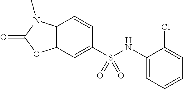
C1=CC2=C(C=C1S(NC1=CC=CC=C1Cl)(=O)=O)OC(=O)N2C
